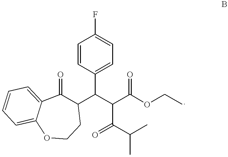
C1=CC(C(C2C(=O)C3=CC=CC=C3OCC2)C(C(=O)OCC)C(C(C)C)=O)=CC=C1F
